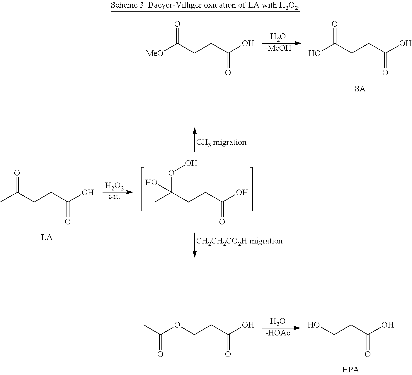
O.[-MeOH].O=C(CCC(=O)O)O.O=C(CCC(=O)O)[MeO].[H2O2].[cat].O(C(CCC(=O)O)(C)O)O.O=C(CCC(=O)O)C.O.[-HOAc].OCCC(=O)O.O(CCC(=O)O)C(C)=O
